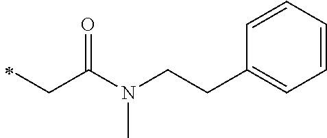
C(C)C(=O)N(CCC1=CC=CC=C1)C
